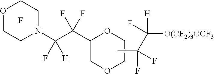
F.C1(C(C(N2CCOCC2)([H])F)(F)F)COCCO1.CC(C([O(CF2)3OCF3])([H])F)(F)F
